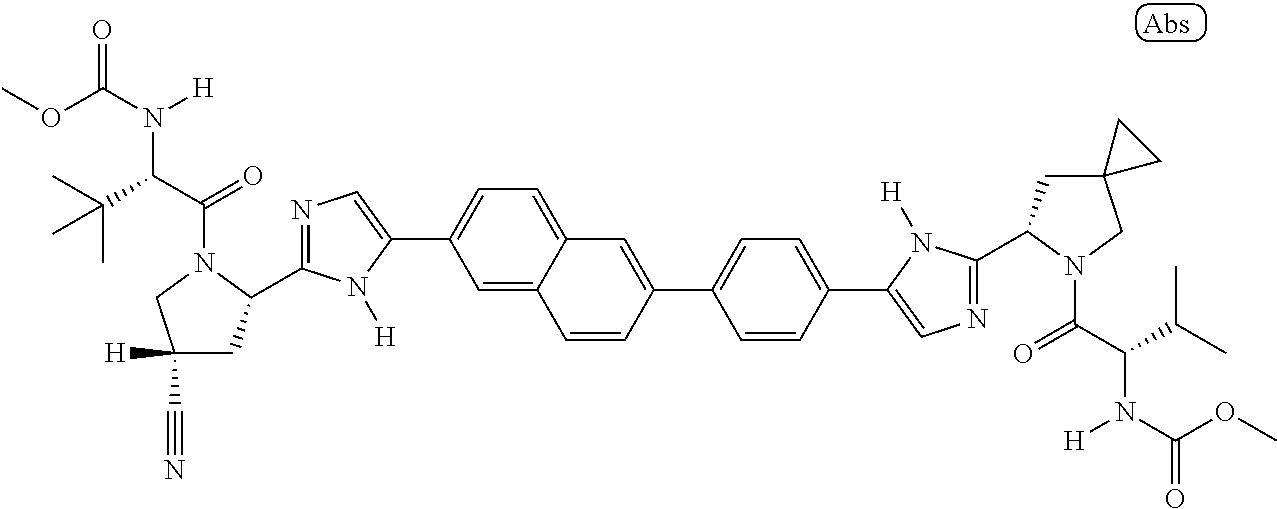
C1=C2C(=CC=C1C1=CN=C(C3CC([H])(C#N)CN3C(=O)C(C(C)(C)C)N([H])C(=O)OC)N1[H])C=C(C1=CC=C(C3=CN=C(C4CC5(CN4C(=O)C(C(C)C)N([H])C(=O)OC)CC5)N3[H])C=C1)C=C2
